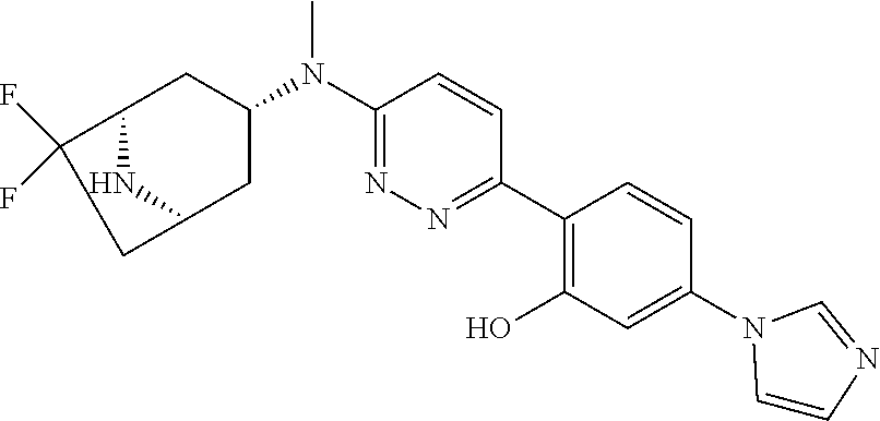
C1(N(C2CC3C(F)(F)CC(C2)N3)C)=NN=C(C2=C(O)C=C(N3C=CN=C3)C=C2)C=C1
